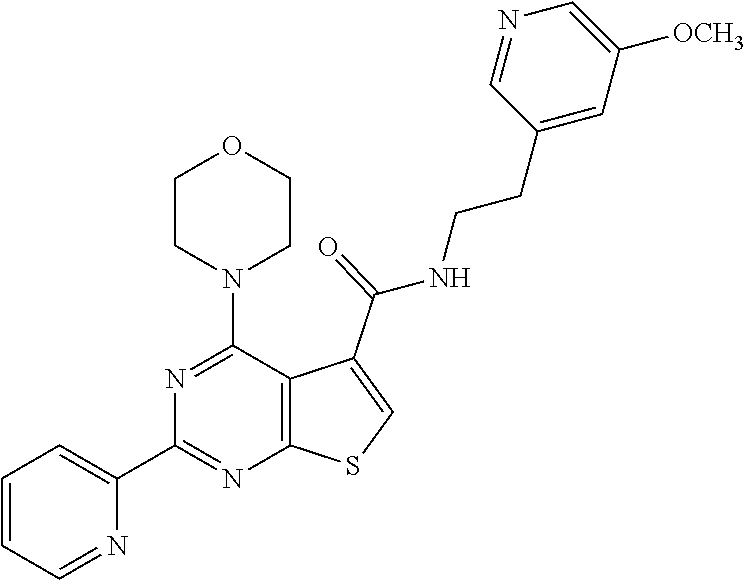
C1=CC=NC(C2=NC3=C(C(N4CCOCC4)=N2)C(C(NCCC2=CC([OCH3])=CN=C2)=O)=CS3)=C1
